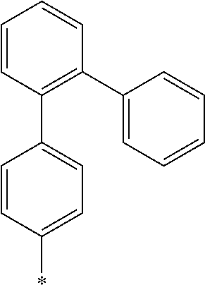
C1=CC(*)=CC=C1C1=C(C2=CC=CC=C2)C=CC=C1
